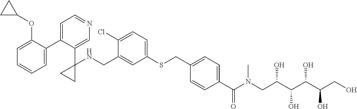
C1=C(CNC2(C3=CN=CC=C3C3=CC=CC=C3OC3CC3)CC2)C(Cl)=CC=C1SCC1=CC=C(C(N(CC(C(C(C(CO)O)O)O)O)C)=O)C=C1
